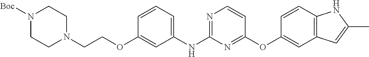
C1=CC=C(NC2=NC=CC(OC3=CC4=C(C=C3)NC(C)=C4)=N2)C=C1OCCN1CCN([Boc])CC1
